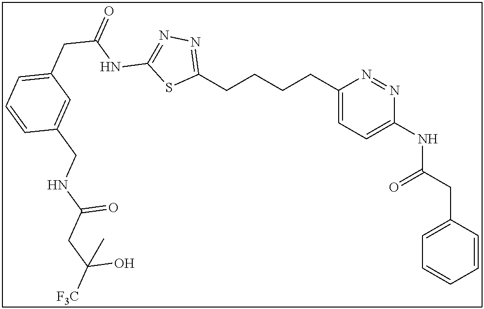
C1(CCCCC2=NN=C(NC(CC3=CC=CC(CNC(CC([F3C])(O)C)=O)=C3)=O)S2)=CC=C(NC(CC2=CC=CC=C2)=O)N=N1
